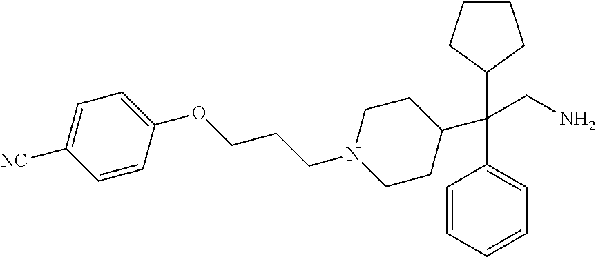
C1(C(C2=CC=CC=C2)(CN)C2CCCC2)CCN(CCCOC2=CC=C([NC])C=C2)CC1
